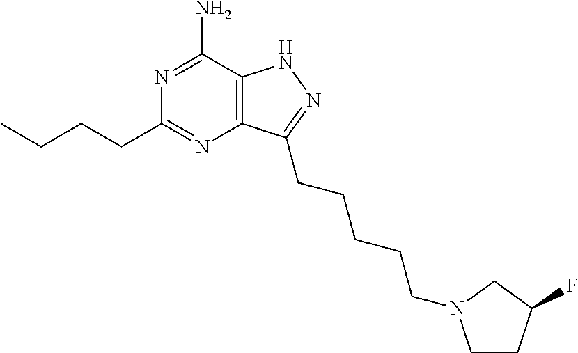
C12=C(C(N)=NC(CCCC)=N1)NN=C2CCCCCN1CCC(F)C1
